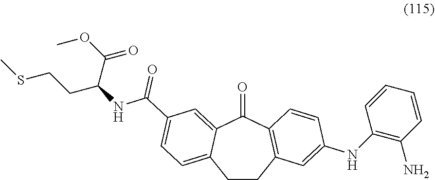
CSCCC(NC(C1=CC=C2C(=C1)C(=O)C1=C(C=C(NC3=C(N)C=CC=C3)C=C1)CC2)=O)C(OC)=O
